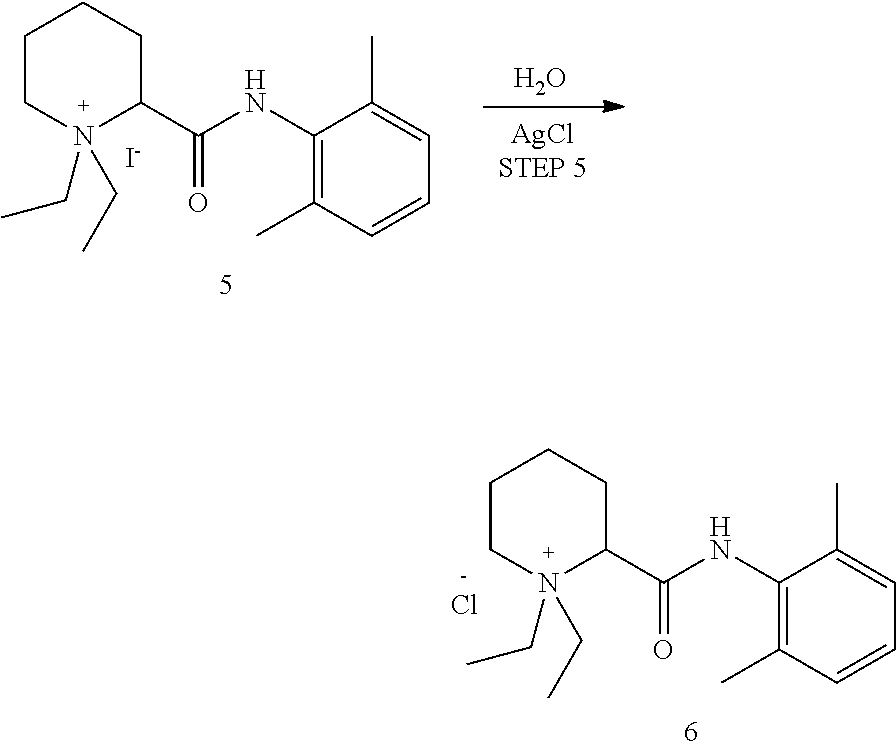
C1CN(CC)(CC)C(C(NC2=C(C)C=CC=C2C)=O)CC1.O.[I-].C1CN(CC)(CC)C(C(NC2=C(C)C=CC=C2C)=O)CC1.Cl
